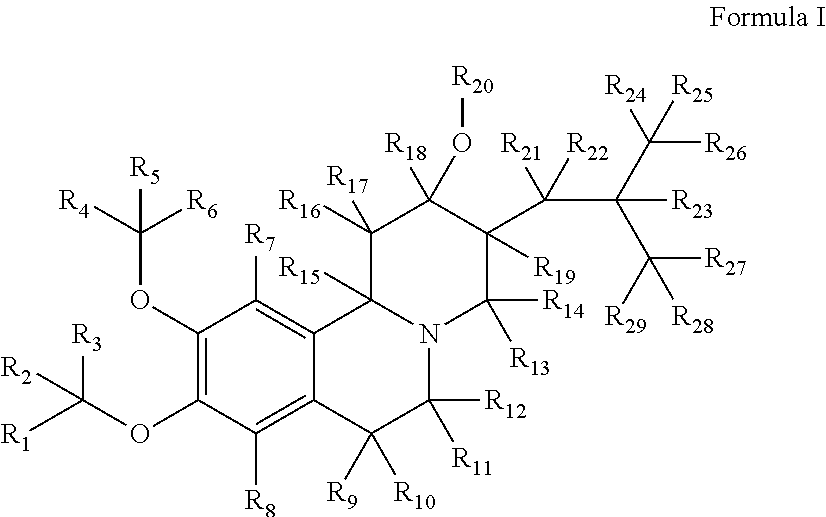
C1(OC([R4])([R6])[R5])=C(OC([R1])([R3])[R2])C([R8])=C2C(=C1[R7])C1([R15])N(C([R12])([R11])C2([R9])[R10])C([R14])([R13])C([R19])(C(C(C([R26])([R24])[R25])(C([R27])([R29])[R28])[R23])([R21])[R22])C([R18])(O[R20])C1([R16])[R17]
